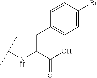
C(C(C(O)=O)NC(C)C)C1=CC=C(Br)C=C1
